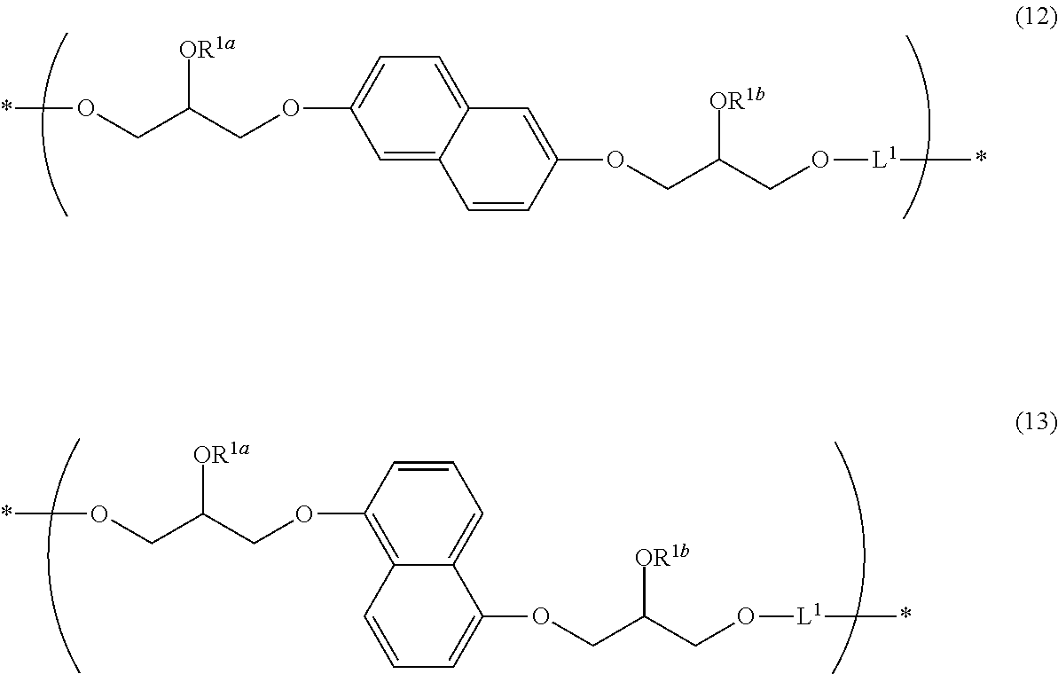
*OCC(COC1=CC=C2C(=C1)C=CC(OCC(CO[L1]*)[OR1b])=C2)[OR1a].*OCC(COC1=C2C=CC=C(OCC(CO[L1]*)[OR1b])C2=CC=C1)[OR1a]
